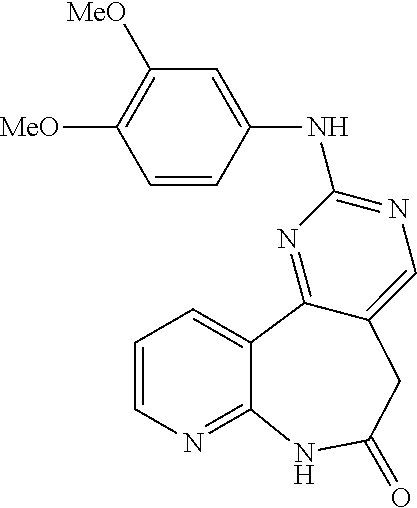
C1(NC2=CC([MeO])=C([MeO])C=C2)=NC=C2C(=N1)C1=CC=CN=C1NC(=O)C2
